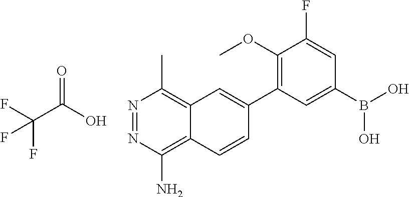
C12=C(C)N=NC(N)=C1C=CC(C1=C(OC)C(F)=CC(B(O)O)=C1)=C2.O=C(O)C(F)(F)F
